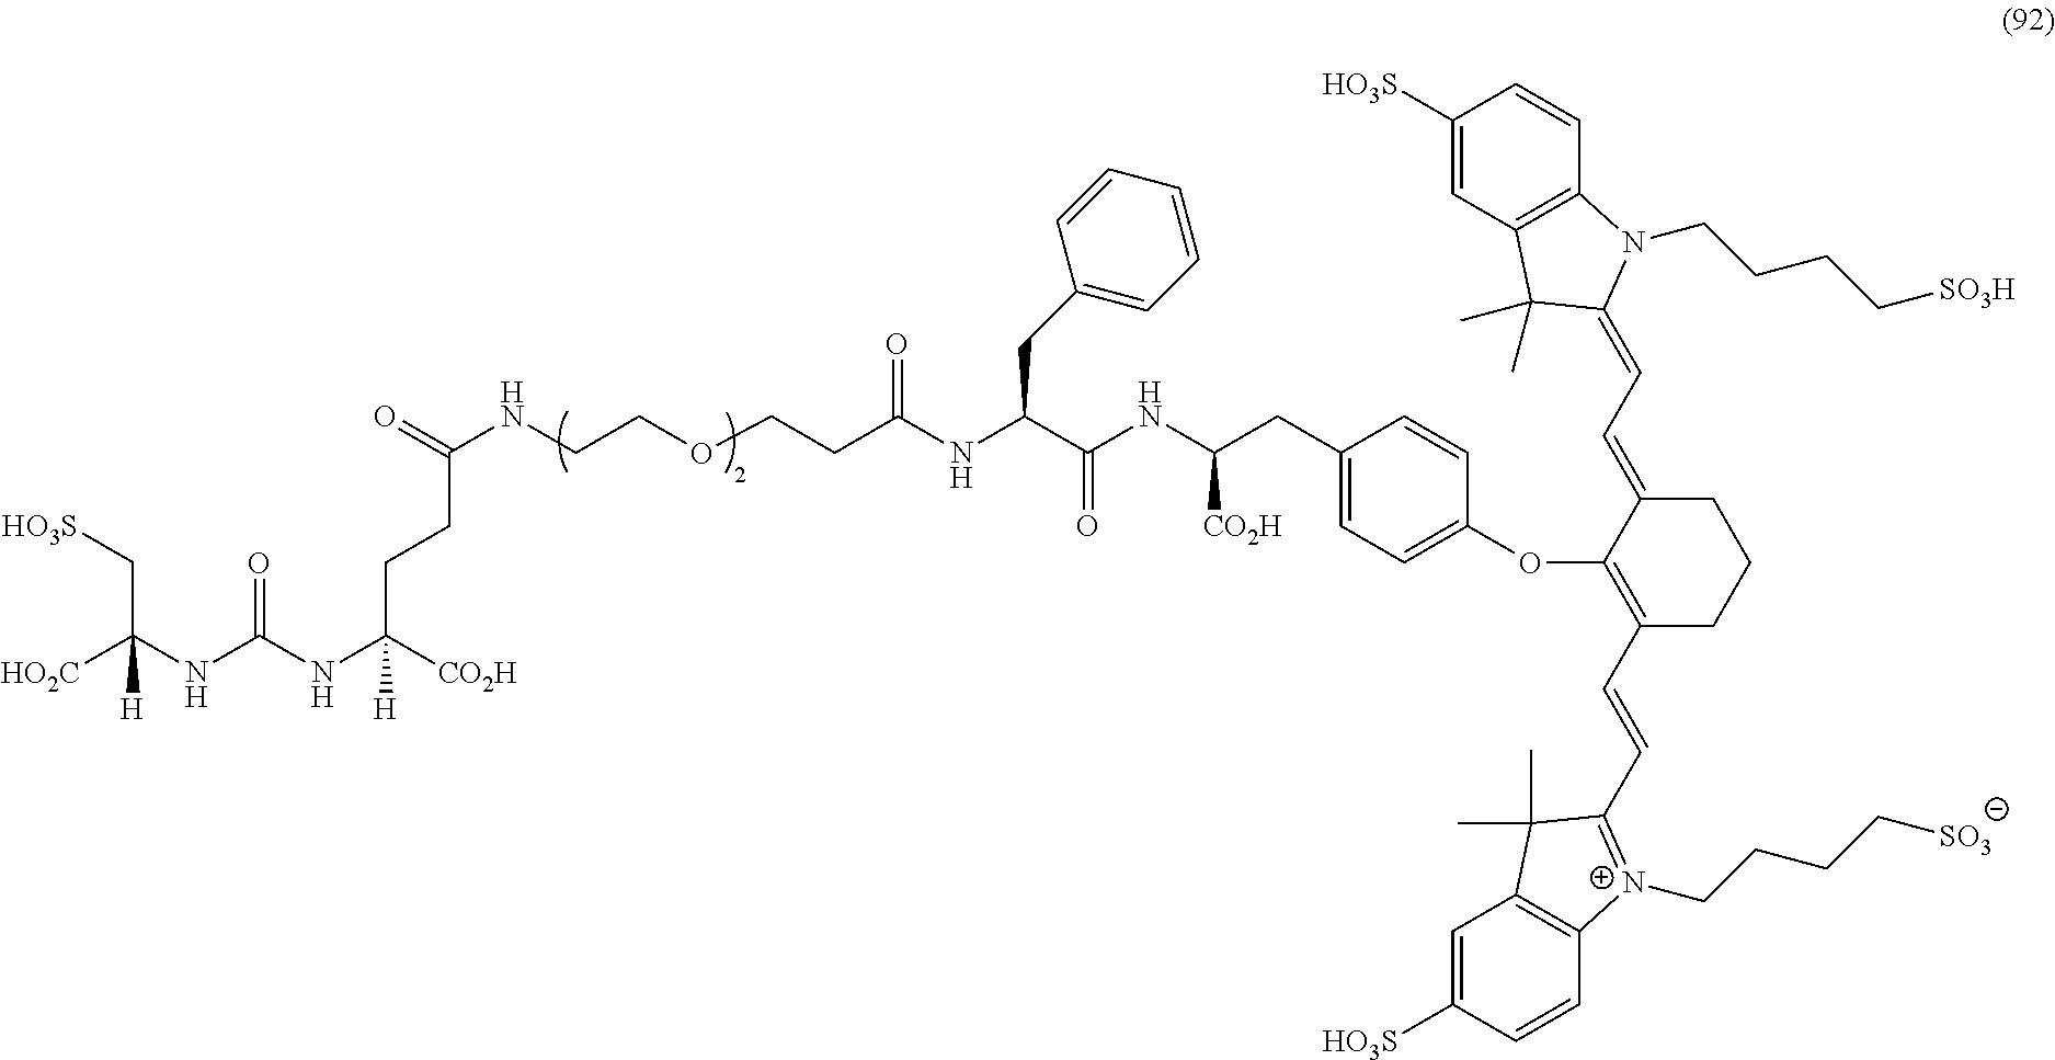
[HO2C]C(NC(NC([CO2H])(CCC(NCCOCCC(NC(CC1=CC=CC=C1)C(NC(CC1=CC=C(OC2=C(C=CC3=[N+](CCCC[SO3])C4=C(C=C([HO3S])C=C4)C3(C)C)CCCC2=CC=C2C(C)(C)C3=C(C=CC([HO3S])=C3)N2CCCC[SO3H])C=C1)[CO2H])=O)=O)=O)[H])=O)(C[HO3S])[H]
